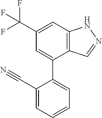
C12=C(C=C(C(F)(F)F)C=C1C1=CC=CC=C1C#N)NN=C2
